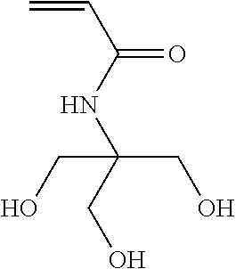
C=CC(=O)NC(CO)(CO)CO
